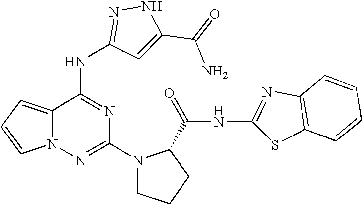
C1(N2CCCC2C(NC2=NC3=C(S2)C=CC=C3)=O)=NN2C(=CC=C2)C(NC2=NNC(C(=O)N)=C2)=N1
